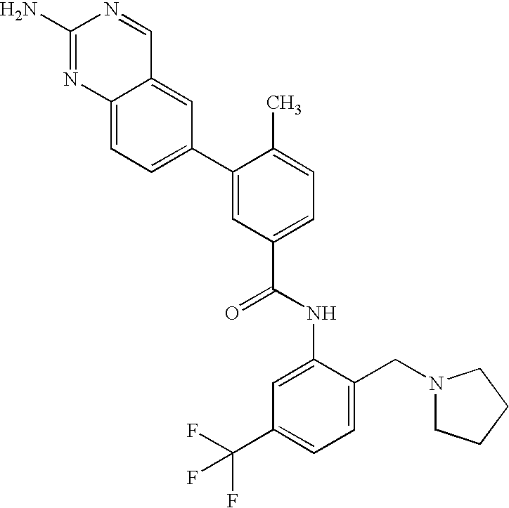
C12=CC=C(C3=CC(C(=O)NC4=CC(C(F)(F)F)=CC=C4CN4CCCC4)=CC=C3C)C=C1C=NC(N)=N2
